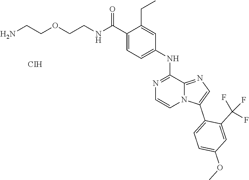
C1(C(=O)NCCOCCN)=CC=C(NC2=NC=CN3C2=NC=C3C2=CC=C(OC)C=C2C(F)(F)F)C=C1CC.[CIH]
